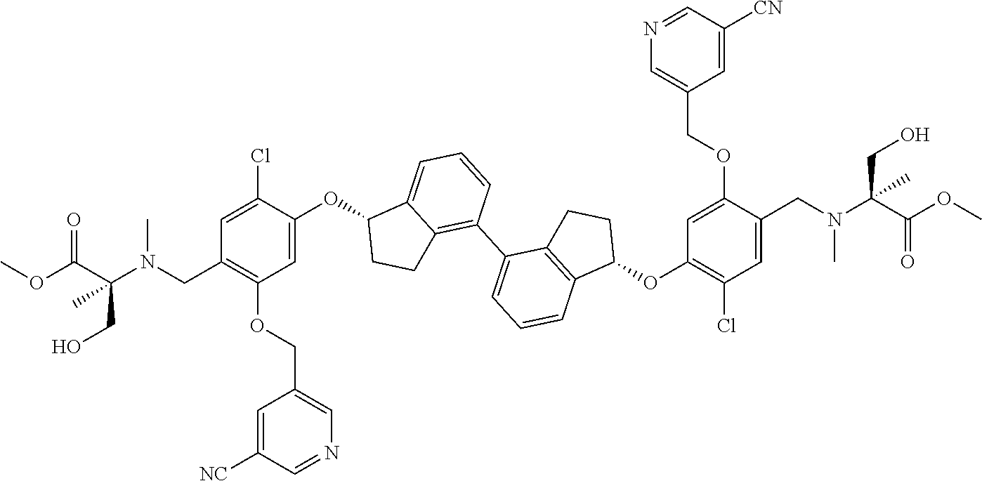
C1=C(OC2C3=CC=CC(C4=CC=CC5=C4CCC5OC4=C(Cl)C=C(CN(C(C(OC)=O)(C)CO)C)C(OCC5=CN=CC([CN])=C5)=C4)=C3CC2)C(Cl)=CC(CN(C(C(OC)=O)(C)CO)C)=C1OCC1=CN=CC([NC])=C1
